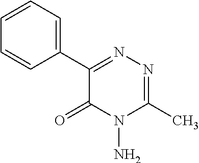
C1(C2=NN=C(C)N(N)C2=O)=CC=CC=C1
